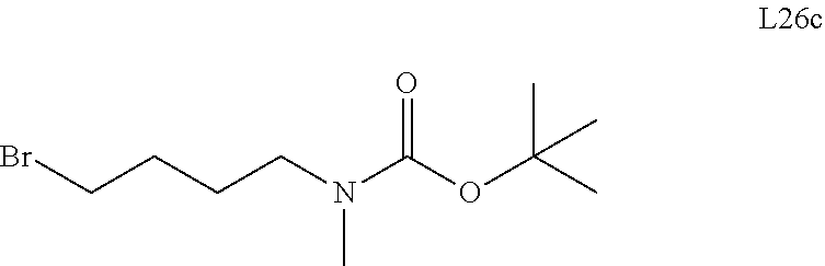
BrCCCCN(C(OC(C)(C)C)=O)C
